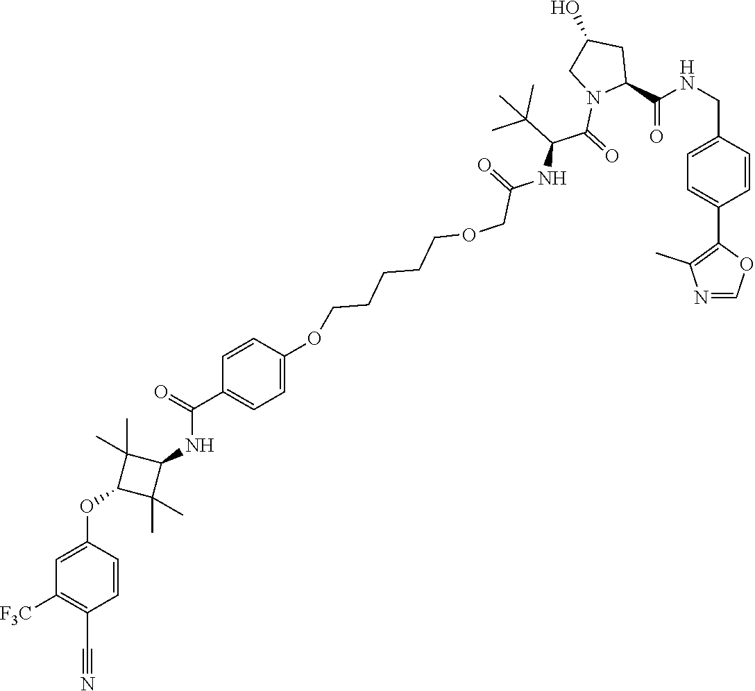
C1=C(CNC(C2CC(O)CN2C(=O)C(C(C)(C)C)NC(=O)COCCCCCOC2=CC=C(C(=O)NC3C(C)(C)C(OC4=CC([F3C])=C(C#N)C=C4)C3(C)C)C=C2)=O)C=CC(C2=C(C)N=CO2)=C1
